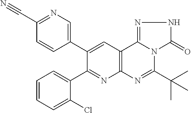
C1=CC=C(Cl)C(C2=NC3=C(C=C2C2=CN=C(C#N)C=C2)C2=NNC(=O)N2C(C(C)(C)C)=N3)=C1
